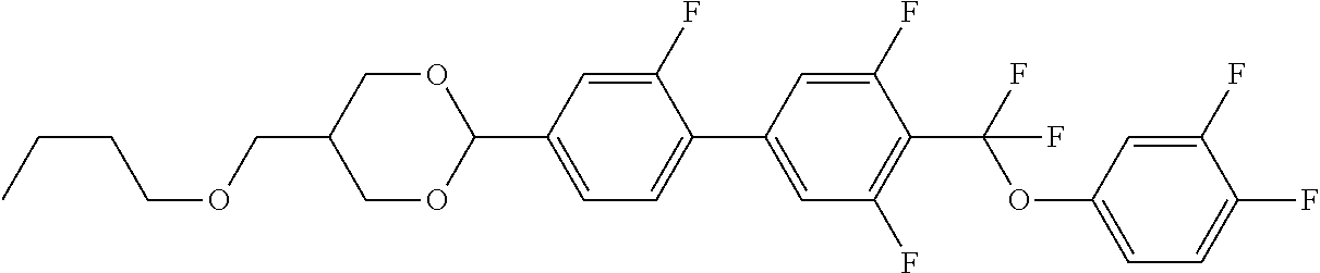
C1(F)=CC(C2OCC(COCCCC)CO2)=CC=C1C1=CC(F)=C(C(F)(F)OC2=CC=C(F)C(F)=C2)C(F)=C1
